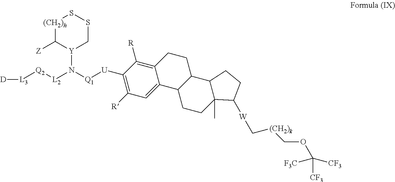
[Q1]([U]C1=C([R])C=C2C(=C1[R])CCC1C2CCC2(C)C1CCC2[W]C[(CH2)k]COC([F3C])([CF3])[CF3])N([L2][Q2][L3][D])[Y]1CSS[(CH2)h]C1[Z]
